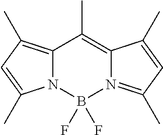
C12=C(C)C=C(C)N1B(F)(F)N1=C(C)C=C(C)C1=C2C
